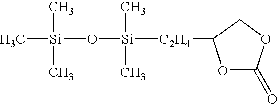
C[Si](C)(C)O[Si]([C2H4]C1OC(=O)OC1)(C)C
